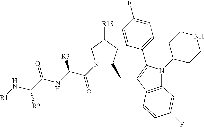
C12=C(C(CC3N(C(C(NC(C(N[R1])[R2])=O)[R3])=O)CC([R18])C3)=C(C3=CC=C(F)C=C3)N1C1CCNCC1)C=CC(F)=C2
